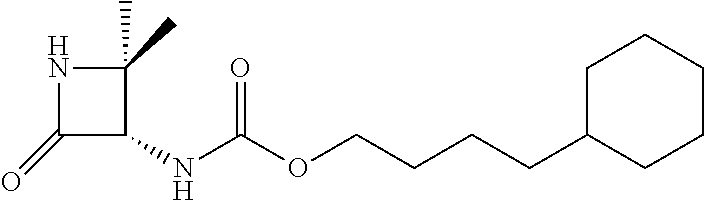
C1(=O)C(NC(OCCCCC2CCCCC2)=O)C(C)(C)N1
